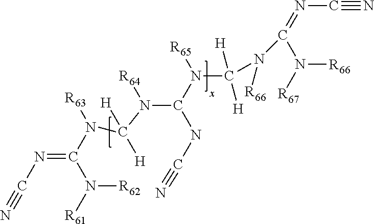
N(=C(N([R63])C(N([R64])C(NC#N)N([R65])C([H])([H])N([R66])C(N([R66])[R67])=NC#N)([H])[H])N([R61])[R62])C#N
